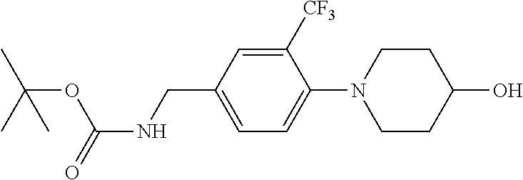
C1([CF3])=CC(CNC(=O)OC(C)(C)C)=CC=C1N1CCC(O)CC1
